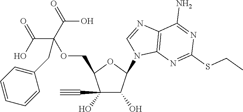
C1(O)(C#C)C(O)C(N2C3=C(N=C2)C(N)=NC(SCC)=N3)OC1COC(C(=O)O)(C(=O)O)CC1=CC=CC=C1
